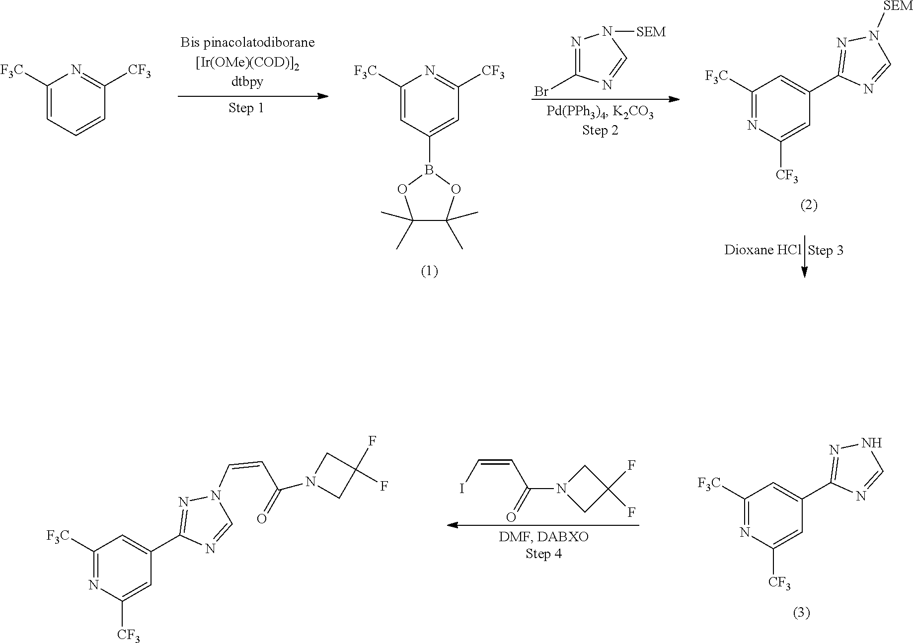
C1([F3C])=NC([CF3])=CC(C2=NNC=N2)=C1.C1([F3C])=NC([CF3])=CC(C2=NN(C=CC(=O)N3CC(F)(F)C3)C=N2)=C1.C(=CC(=O)N1CC(F)(F)C1)I.C1([F3C])=CC(B2OC(C)(C)C(C)(C)O2)=CC([CF3])=N1.N1=C(Br)N=CN1[SEM].C1([F3C])=NC([CF3])=CC(C2=NN([SEM])C=N2)=C1.C1([F3C])=CC=CC([CF3])=N1
